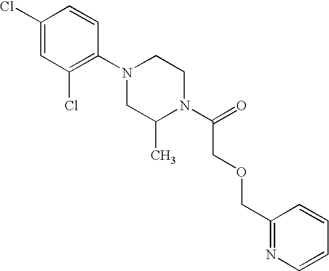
C1(Cl)=CC(Cl)=C(N2CC(C)N(C(=O)COCC3=NC=CC=C3)CC2)C=C1
